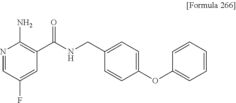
N1=CC(F)=CC(C(NCC2=CC=C(OC3=CC=CC=C3)C=C2)=O)=C1N
